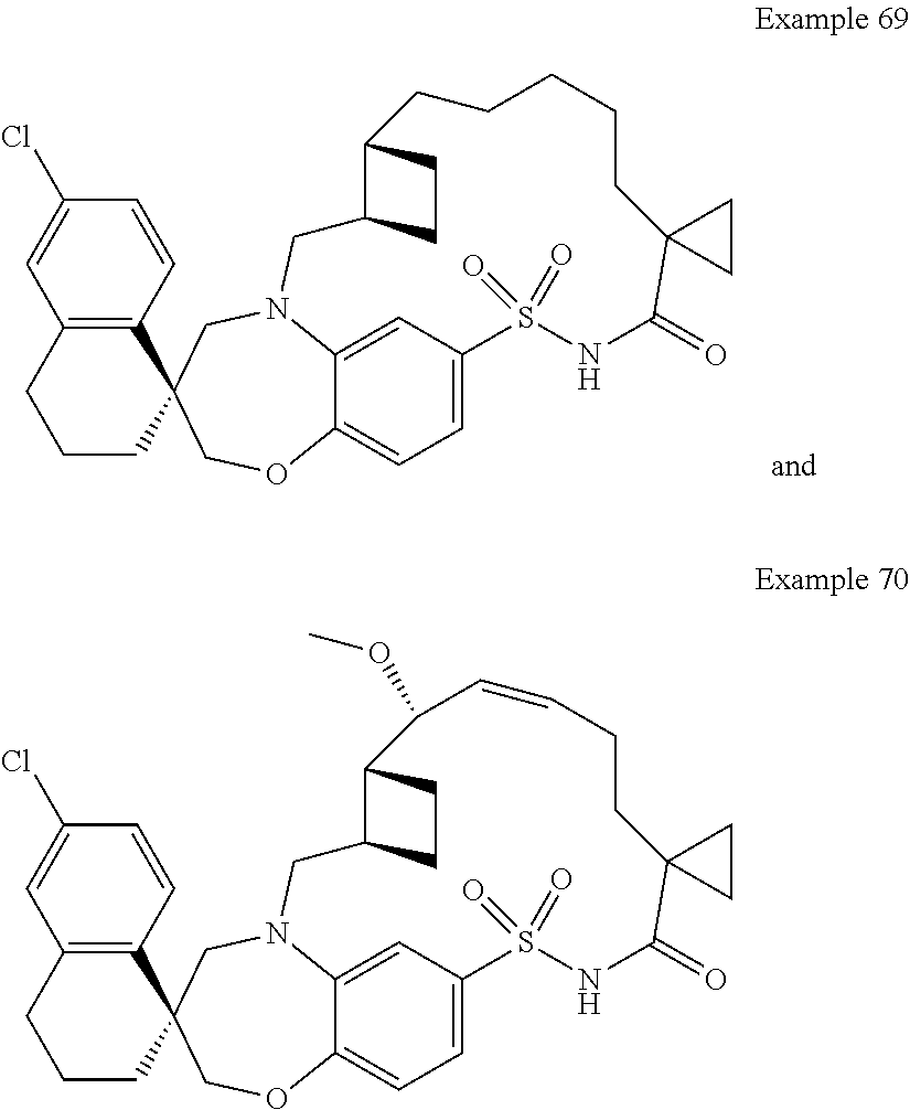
C1=C2C3=CC=C1S(=O)(=O)NC(=O)C1(CCCCCC4C(CN2CC2(CO3)C3=C(CCC2)C=C(Cl)C=C3)CC4)CC1.C1=C2C3=CC=C1S(=O)(=O)NC(=O)C1(CCC=CC(OC)C4C(CN2CC2(CO3)C3=C(CCC2)C=C(Cl)C=C3)CC4)CC1
